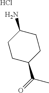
NC1CCC(C(C)=O)CC1.Cl
